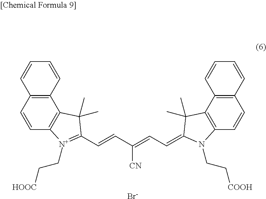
C12=C(C=CC3=C1C(C)(C)C(C=CC(=CC=C1N(CC[COOH])C4=C(C5=C(C=C4)C=CC=C5)C1(C)C)[CN])=[N+]3CC[HOOC])C=CC=C2.[Br-]
